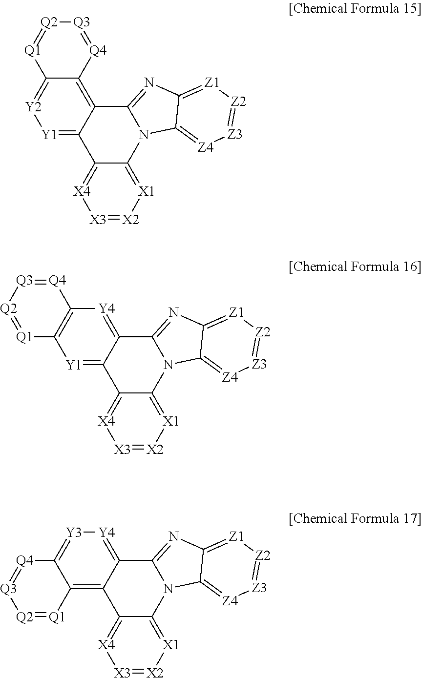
C12=C3C(=[Y1][Y2]=C1[Q1]=[Q2][Q3]=[Q4]2)C1=[X4][X3]=[X2][X1]=C1N1C3=NC2=[Z1][Z2]=[Z3][Z4]=C12.[Y4]1=C2C(=[Y1]C3=C1[Q4]=[Q3][Q2]=[Q1]3)C1=[X4][X3]=[X2][X1]=C1N1C2=NC2=[Z1][Z2]=[Z3][Z4]=C12.[Y4]1=C2C(=C3C(=[Y3]1)[Q4]=[Q3][Q2]=[Q1]3)C1=[X4][X3]=[X2][X1]=C1N1C2=NC2=[Z1][Z2]=[Z3][Z4]=C12
